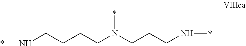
*NCCCCN(*)CCCN*
